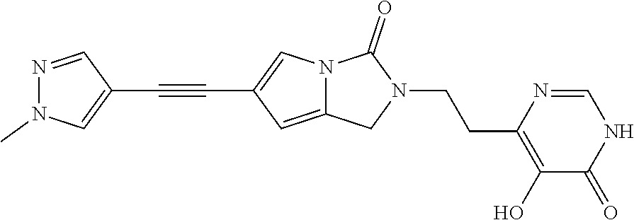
C1(C#CC2=CN(C)N=C2)=CN2C(=C1)CN(CCC1=C(O)C(=O)NC=N1)C2=O
